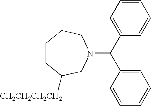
C1CC([CH2CH2CH2CH2])CN(C(C2=CC=CC=C2)C2=CC=CC=C2)CC1
